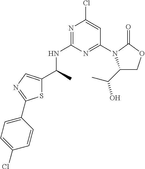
N1=C(NC(C)C2=CN=C(C3=CC=C(Cl)C=C3)S2)N=C(N2C(C(C)O)COC2=O)C=C1Cl
